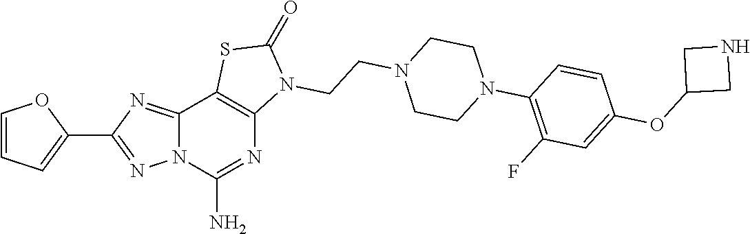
C1=CC=C(C2=NN3C(=N2)C2=C(N=C3N)N(CCN3CCN(C4=C(F)C=C(OC5CNC5)C=C4)CC3)C(=O)S2)O1
